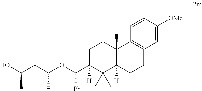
C1C(C(OC(CC(C)O)C)[Ph])([H])C(C)(C)C2([H])C(C)(C1)C1=C(CC2)C=C([OMe])C=C1
